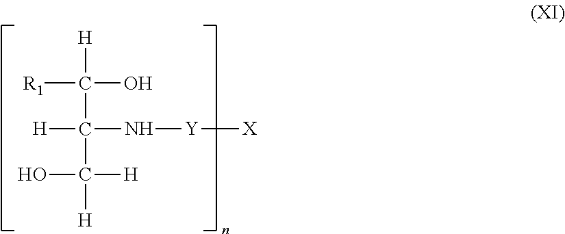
[R1]C([H])(O)C([H])(N[Y][X])C([H])([H])O
